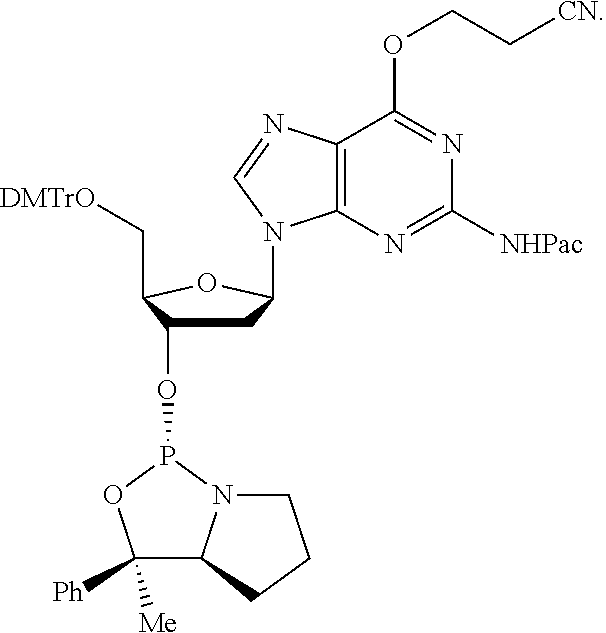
C1C(OP2OC([Ph])([Me])C3N2CCC3)C(C[DMTrO])OC1N1C2=C(N=C1)C(OCC[CN])=NC([NHPac])=N2
